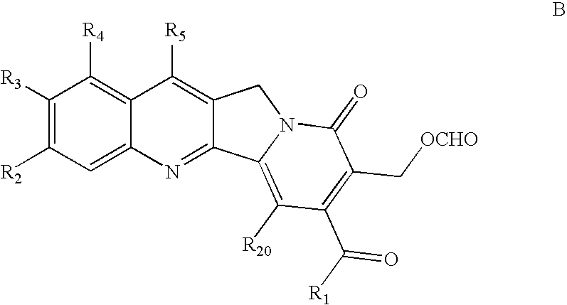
C1([R3])=C([R2])C=C2C(=C1[R4])C([R5])=C1C(=N2)C2=C([R20])C(C([R1])=O)=C(C[OCHO])C(=O)N2C1
